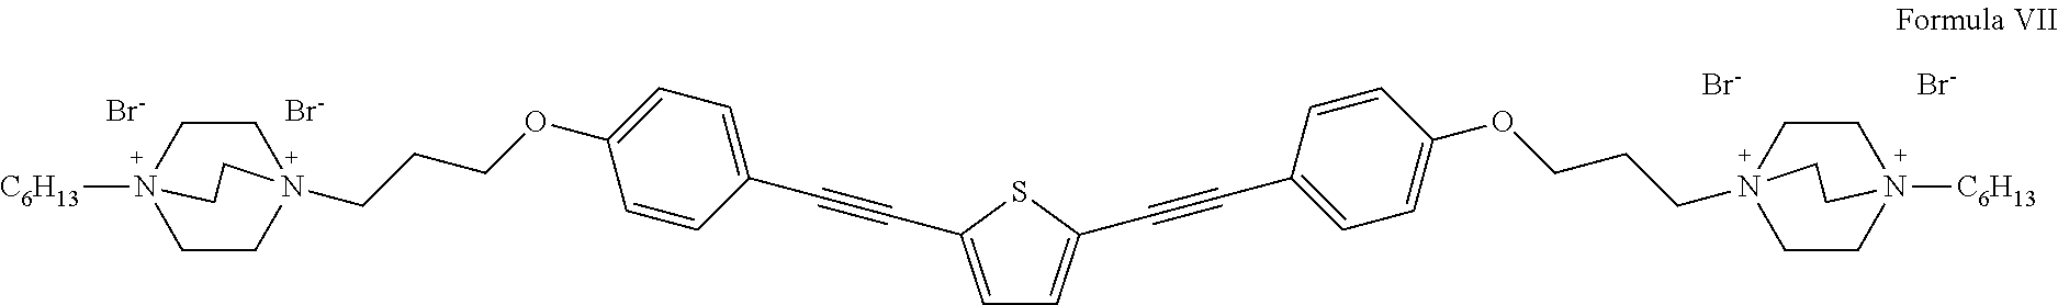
[Br-].[Br-].[Br-].C(CCOC1=CC=C(C#CC2=CC=C(C#CC3=CC=C(OCCCN45CCN([C6H13])(CC4)CC5)C=C3)S2)C=C1)N12CCN([C6H13])(CC1)CC2.[Br-]
